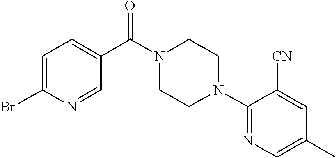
C1=C(Br)N=CC(C(N2CCN(C3=NC=C(C)C=C3[CN])CC2)=O)=C1
